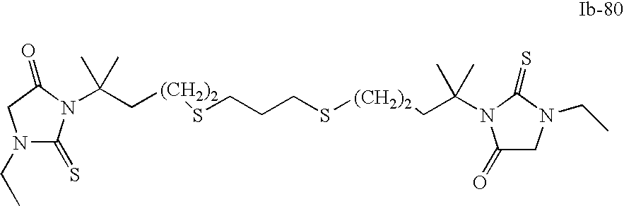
C(C[(CH2)2]SCCCS[(CH2)2]CC(C)(C)N1C(=O)CN(CC)C1=S)(C)(C)N1C(=S)N(CC)CC1=O
